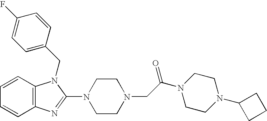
C12=C(C=CC=C1)N(CC1=CC=C(F)C=C1)C(N1CCN(CC(N3CCN(C4CCC4)CC3)=O)CC1)=N2
